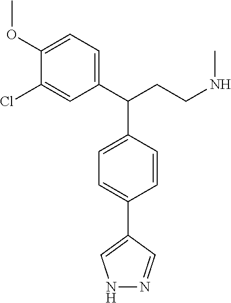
C1=C(OC)C(Cl)=CC(C(CCNC)C2=CC=C(C3=CNN=C3)C=C2)=C1
